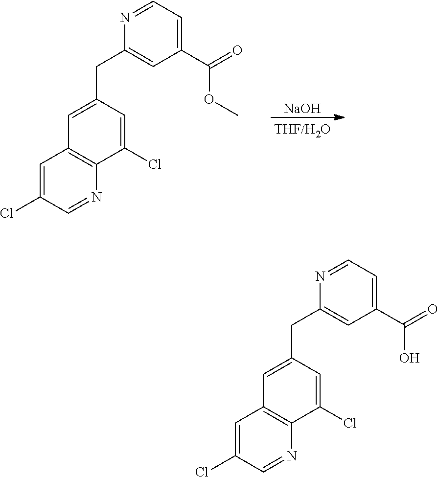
[NaOH].N1=CC=C(C(=O)OC)C=C1CC1=CC2=C(C(Cl)=C1)N=CC(Cl)=C2.N1=CC=C(C(=O)O)C=C1CC1=CC2=C(C(Cl)=C1)N=CC(Cl)=C2
